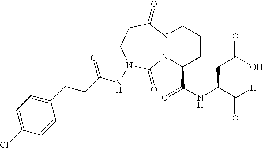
N12N(C(C(NC(C([H])=O)CC(=O)O)=O)CCC1)C(=O)N(NC(CCC1=CC=C(Cl)C=C1)=O)CCC2=O
